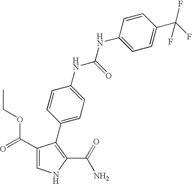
C1(C(=O)OCC)=CNC(C(=O)N)=C1C1=CC=C(NC(NC2=CC=C(C(F)(F)F)C=C2)=O)C=C1
